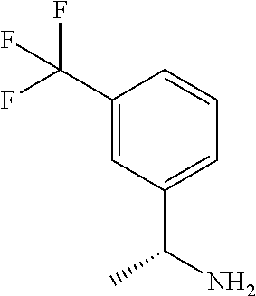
C(C1=CC(C(N)C)=CC=C1)(F)(F)F
